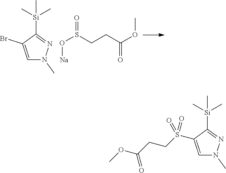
C1=C(Br)C([Si](C)(C)C)=NN1C.O(S(CCC(OC)=O)=O)[Na].C1=C(S(CCC(OC)=O)(=O)=O)C([Si](C)(C)C)=NN1C
